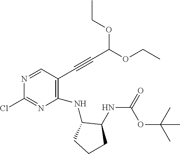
C(NC1C(NC2=C(C#CC(OCC)OCC)C=NC(Cl)=N2)CCC1)(=O)OC(C)(C)C
